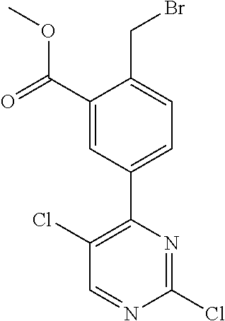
C1(Cl)=NC(C2=CC=C(CBr)C(C(OC)=O)=C2)=C(Cl)C=N1
